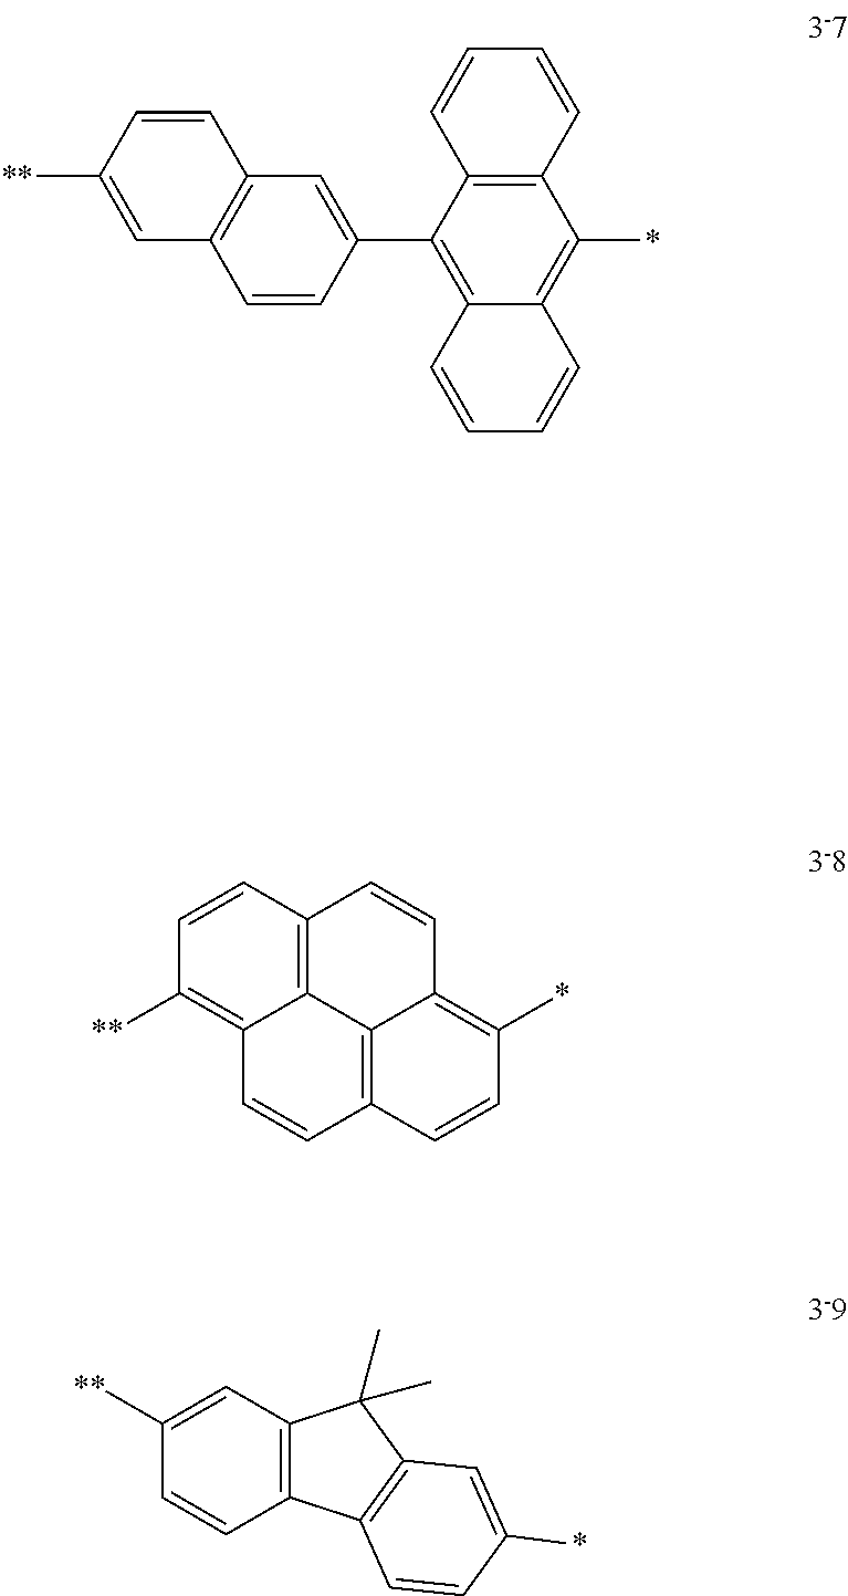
C12=C(C=CC=C1)C(*)=C1C(=C2C2=CC3=C(C=C2)C=C([**])C=C3)C=CC=C1.C12=C3C=CC4=C(*)C=CC(=C14)C=CC2=C([**])C=C3.C12=C(C=C([**])C=C1)C(C)(C)C1=C2C=CC(*)=C1
